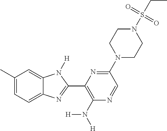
C1(C)=CC=C2C(=C1)N([H])C(C1=C(N([H])[H])N=CC(N3CCN(S(CC)(=O)=O)CC3)=N1)=N2
